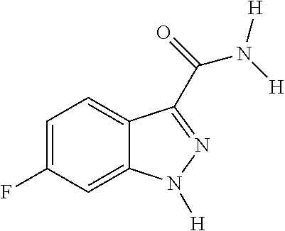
C12=CC(F)=CC=C1C(C(N([H])[H])=O)=NN2[H]
